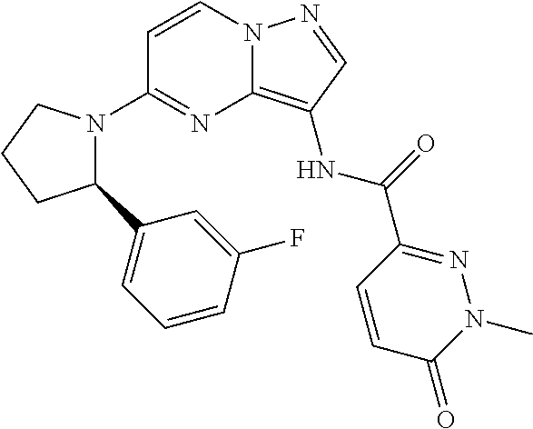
C1=CN2C(=C(NC(C3=NN(C)C(=O)C=C3)=O)C=N2)N=C1N1C(C2=CC=CC(F)=C2)CCC1
